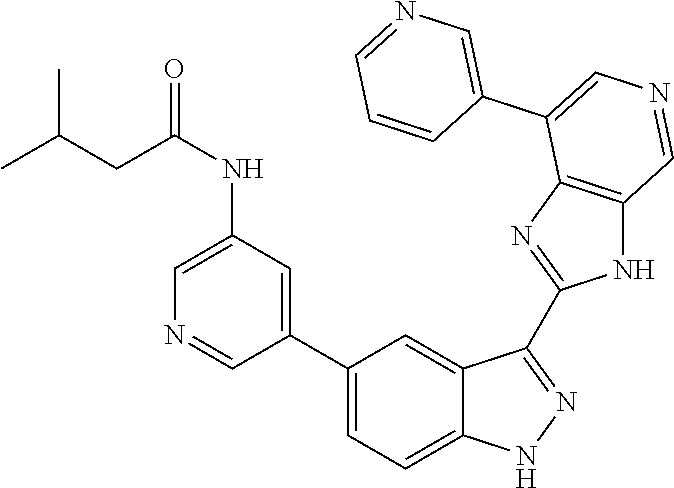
C(NC1=CN=CC(C2=CC=C3C(=C2)C(C2=NC4=C(N2)C=NC=C4C2=CN=CC=C2)=NN3)=C1)(=O)CC(C)C
